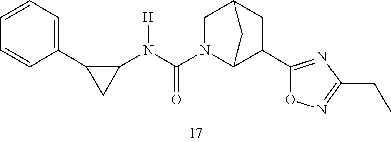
C1(N(C(=O)N2C3C(C4=NC(CC)=NO4)CC(C2)C3)[H])C(C2=CC=CC=C2)C1
